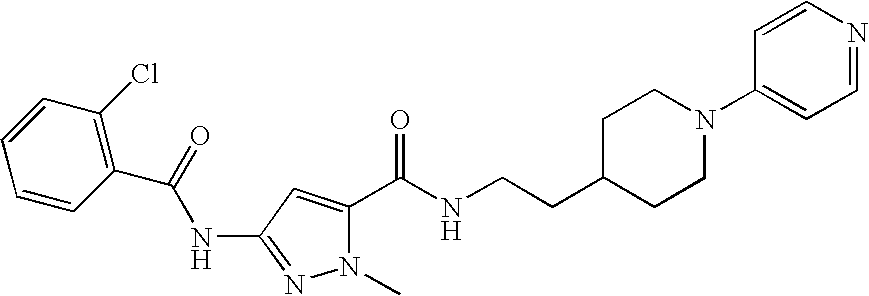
C(NC1=NN(C)C(C(NCCC2CCN(C3=CC=NC=C3)CC2)=O)=C1)(=O)C1=C(Cl)C=CC=C1
